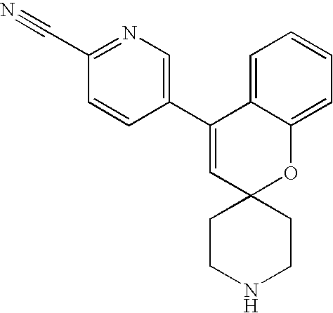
C1(C2=CN=C(C#N)C=C2)=CC2(OC3=CC=CC=C13)CCNCC2
